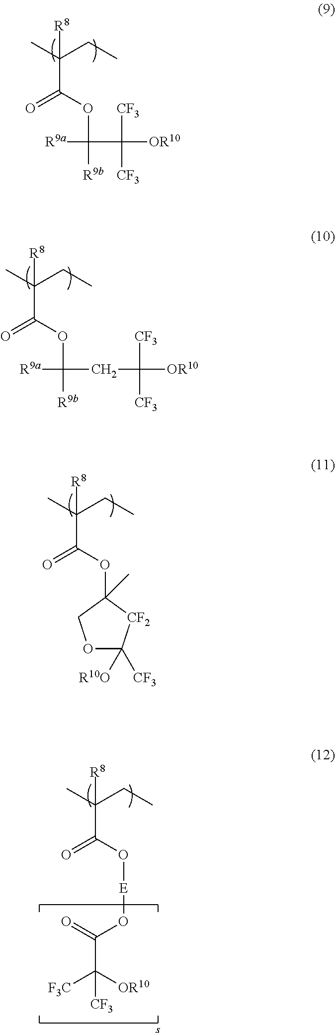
CC(CC)(C(OC([R9a])(C([CF3])([CF3])[OR10])[R9b])=O)[R8].CC(CC)(C(OC([R9a])(CC([CF3])([CF3])[OR10])[R9b])=O)[R8].CC(CC)(C(OC1(C)[CF2]C([CF3])([R10O])OC1)=O)[R8].CC(CC)(C(O[E]OC(=O)C([OR10])([F3C])[CF3])=O)[R8]
